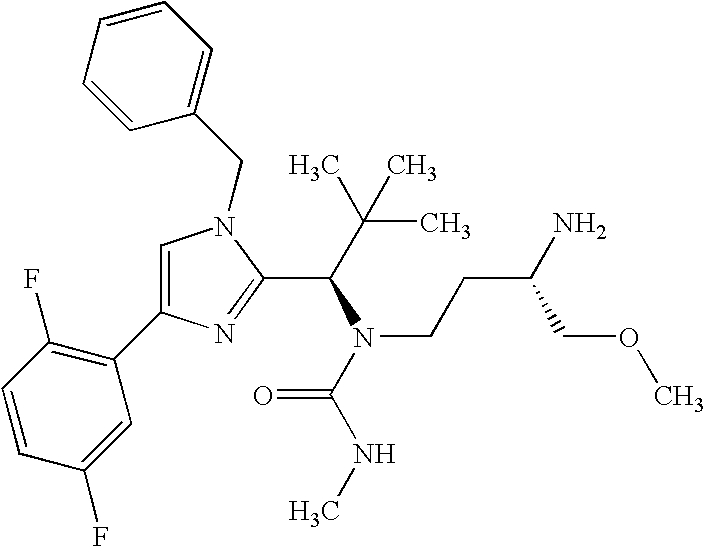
C1=CC(F)=CC(C2=CN(CC3=CC=CC=C3)C(C(C(C)(C)C)N(C(=O)NC)CCC(N)COC)=N2)=C1F
